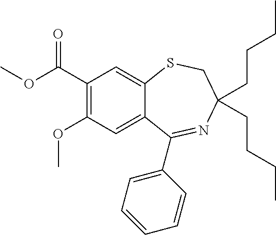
C1(C(=O)OC)=C(OC)C=C2C(=C1)SCC(CCCC)(CCCC)N=C2C1=CC=CC=C1
